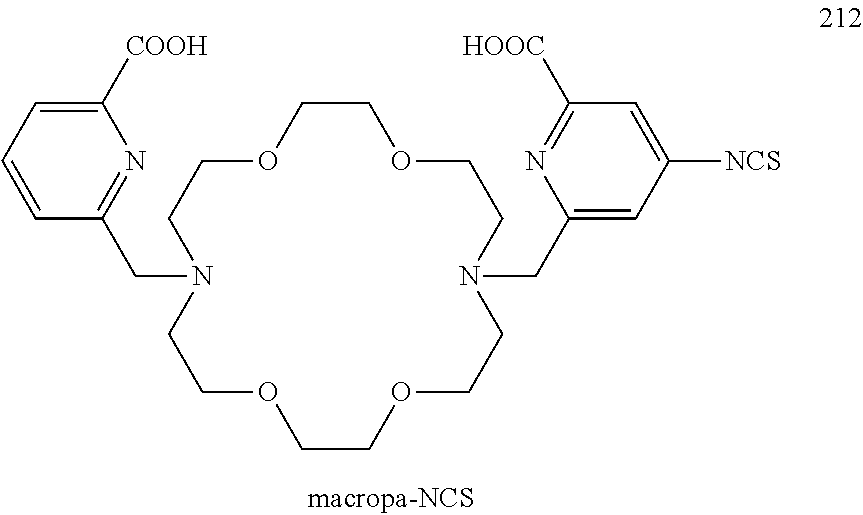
C1([COOH])=CC=CC(CN2CCOCCOCCN(CC3=CC([NCS])=CC([HOOC])=N3)CCOCCOCC2)=N1
